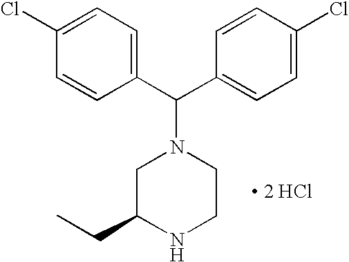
C1=CC(C(N2CC(CC)NCC2)C2=CC=C(Cl)C=C2)=CC=C1Cl.[ 2 HCl]
